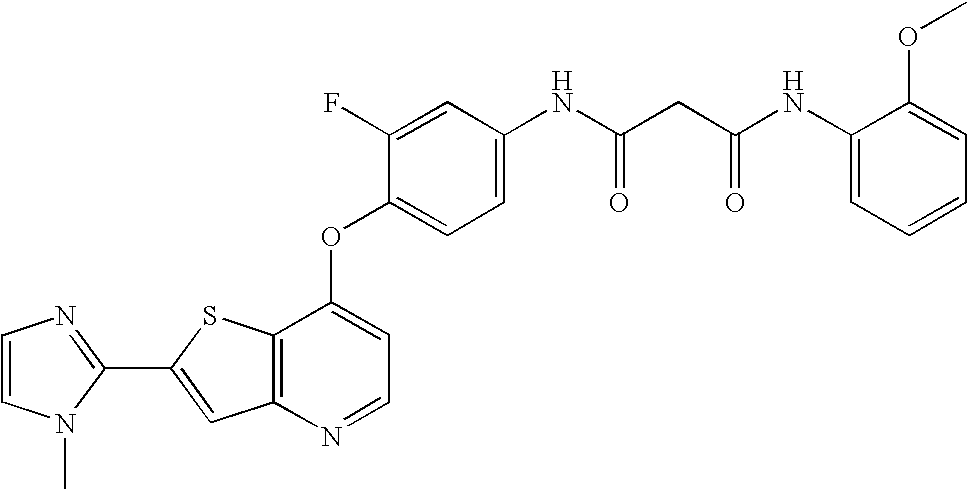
C12=C(SC(C3=NC=CN3C)=C1)C(OC1=CC=C(NC(CC(NC3=CC=CC=C3OC)=O)=O)C=C1F)=CC=N2
